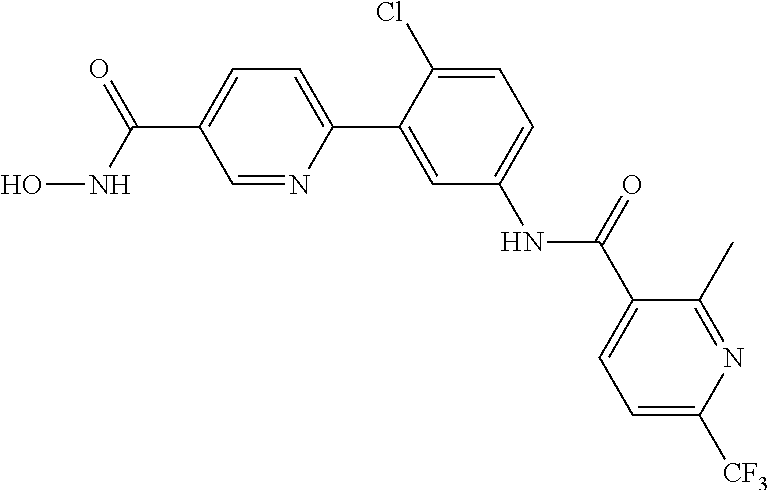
C(C1=CC=C(C2=CC(NC(C3=CC=C([CF3])N=C3C)=O)=CC=C2Cl)N=C1)(=O)NO
